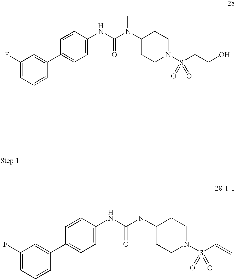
C1=C(F)C=C(C2=CC=C(NC(=O)N(C)C3CCN(S(CCO)(=O)=O)CC3)C=C2)C=C1.C1=C(F)C=C(C2=CC=C(NC(=O)N(C)C3CCN(S(C=C)(=O)=O)CC3)C=C2)C=C1
